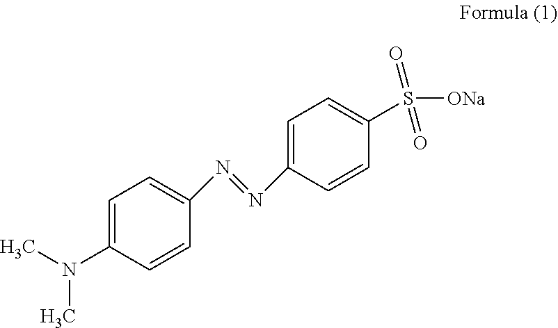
C1=C(N=NC2=CC=C(N(C)C)C=C2)C=CC(S([ONa])(=O)=O)=C1
